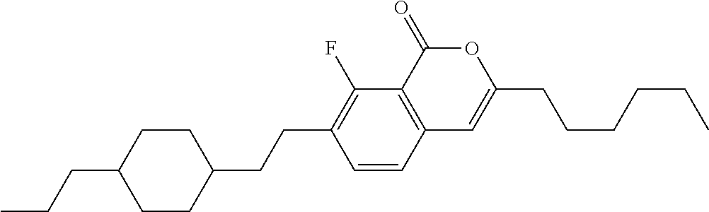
C12=C(C(=O)OC(CCCCCC)=C1)C(F)=C(CCC1CCC(CCC)CC1)C=C2
